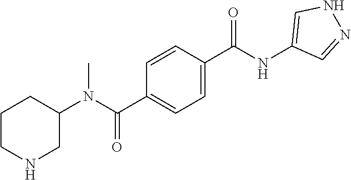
C1CNCC(N(C(C2=CC=C(C(NC3=CNN=C3)=O)C=C2)=O)C)C1
